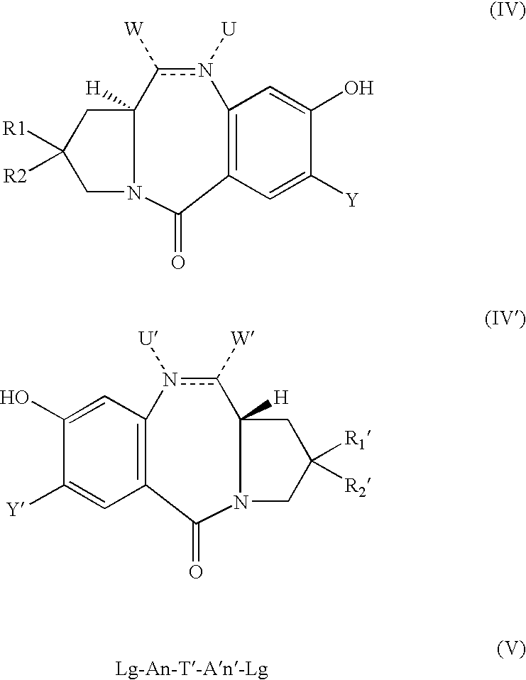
C12([H])CC([R1])([R2])CN1C(=O)C1=C(n([U])c2[W])C=C(O)C([Y])=C1.C12([H])CC([R1])([R2])CN1C(=O)C1=C(n([U])c2[W])C=C(O)C([Y])=C1
